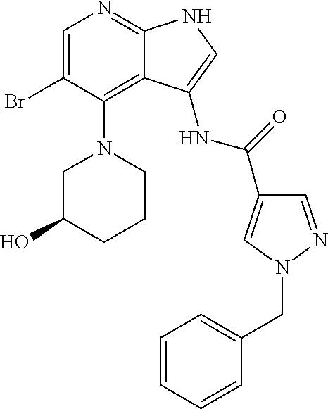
C1=C(Br)C(N2CC(O)CCC2)=C2C(=N1)NC=C2NC(=O)C1=CN(CC2=CC=CC=C2)N=C1
